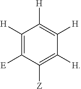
C1([H])=C([E])C([Z])=C([H])C([H])=C1[H]
